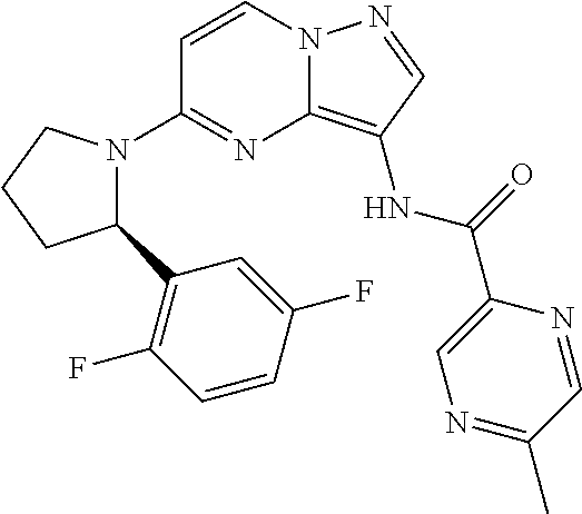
C1=CN2C(=C(NC(=O)C3=CN=C(C)C=N3)C=N2)N=C1N1C(C2=C(F)C=CC(F)=C2)CCC1
